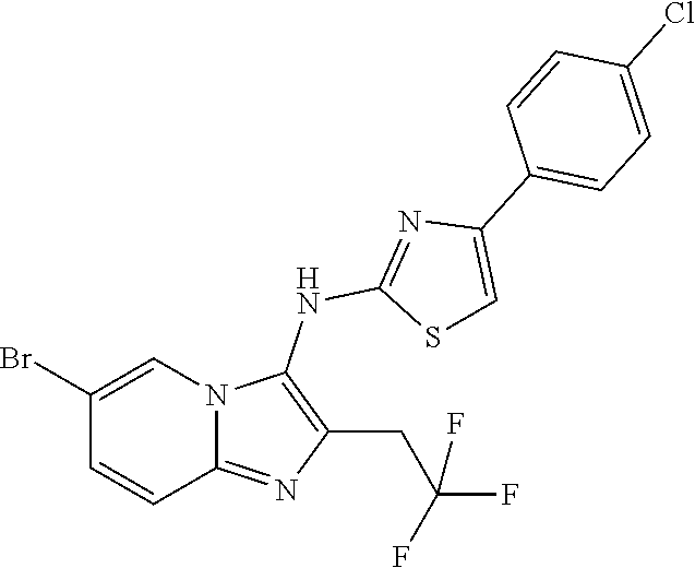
BrC1=CN2C(=NC(CC(F)(F)F)=C2NC2=NC(C3=CC=C(Cl)C=C3)=CS2)C=C1
